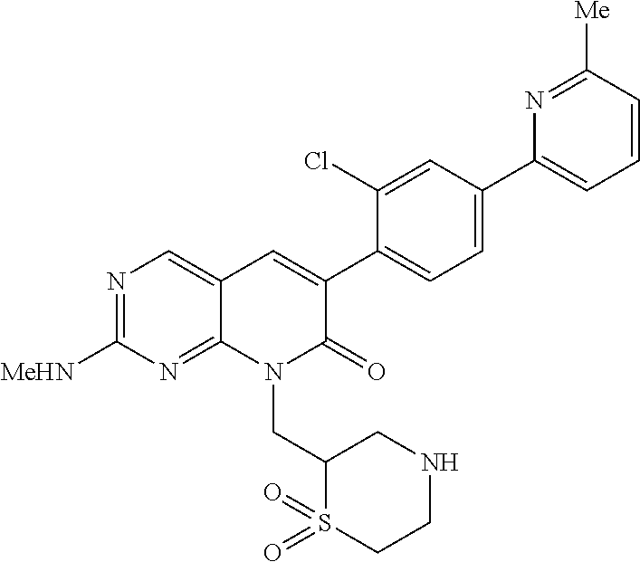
N1=C([MeHN])N=C2C(=C1)C=C(C1=CC=C(C3=CC=CC([Me])=N3)C=C1Cl)C(=O)N2CC1S(=O)(=O)CCNC1
